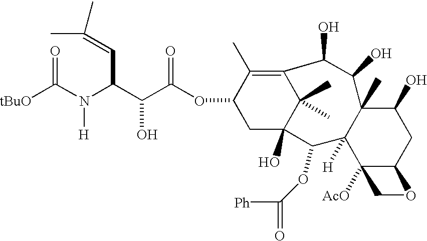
C12(C)C([H])(C3([AcO])C(CC1O)OC3)C(OC([Ph])=O)C1(O)C(C)(C)C(=C(C)C(OC(C(C(N(C([tBuO])=O)[H])C=C(C)C)O)=O)C1)C(O)C2O
